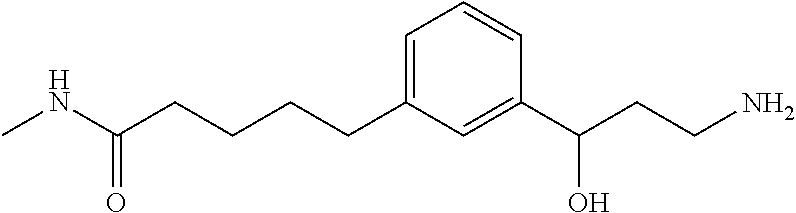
CNC(CCCCC1=CC=CC(C(CCN)O)=C1)=O
